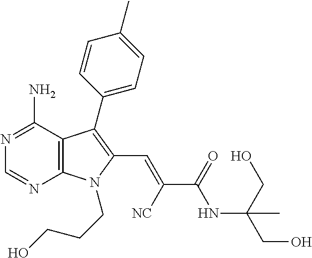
N1=C(N)C2=C(N=C1)N(CCCO)C(C=C([NC])C(=O)NC(CO)(CO)C)=C2C1=CC=C(C)C=C1
